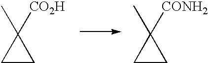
C1CC1(C)[CO2H].C1CC1(C)[CONH2]
